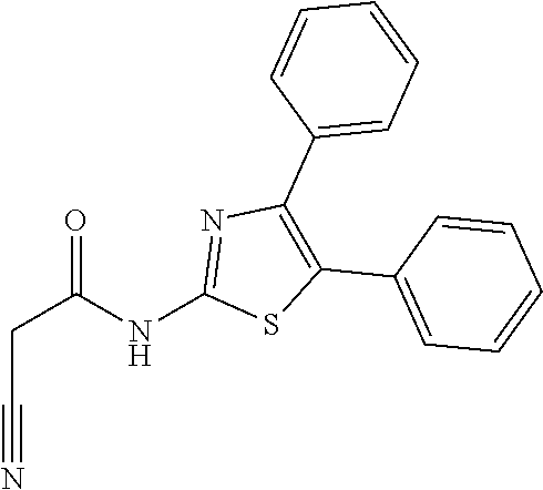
C1=CC=CC=C1C1=C(C2=CC=CC=C2)N=C(NC(CC#N)=O)S1
